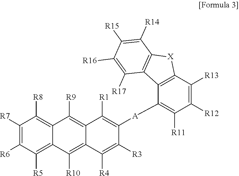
C1([R8])=C2C(=C([R5])C([R6])=C1[R7])C([R10])=C1C(=C2[R9])C([R1])=C([A]C2=C([R11])C([R12])=C([R13])C3=C2C2=C([X]3)C([R14])=C([R15])C([R16])=C2[R17])C([R3])=C1[R4]
